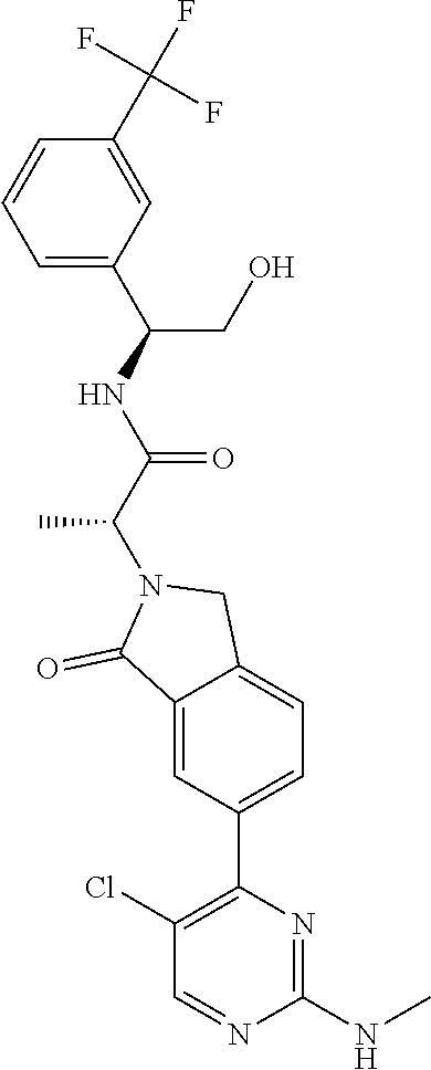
C1=C(C(NC(C(N2C(=O)C3=CC(C4=C(Cl)C=NC(NC)=N4)=CC=C3C2)C)=O)CO)C=C(C(F)(F)F)C=C1
